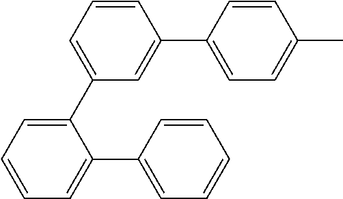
C1=C(C2=CC=CC=C2C2=CC=CC=C2)C=C(C2=CC=C(C)C=C2)C=C1
